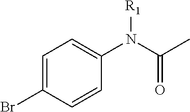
C1=CC(N(C(C)=O)[R1])=CC=C1Br
